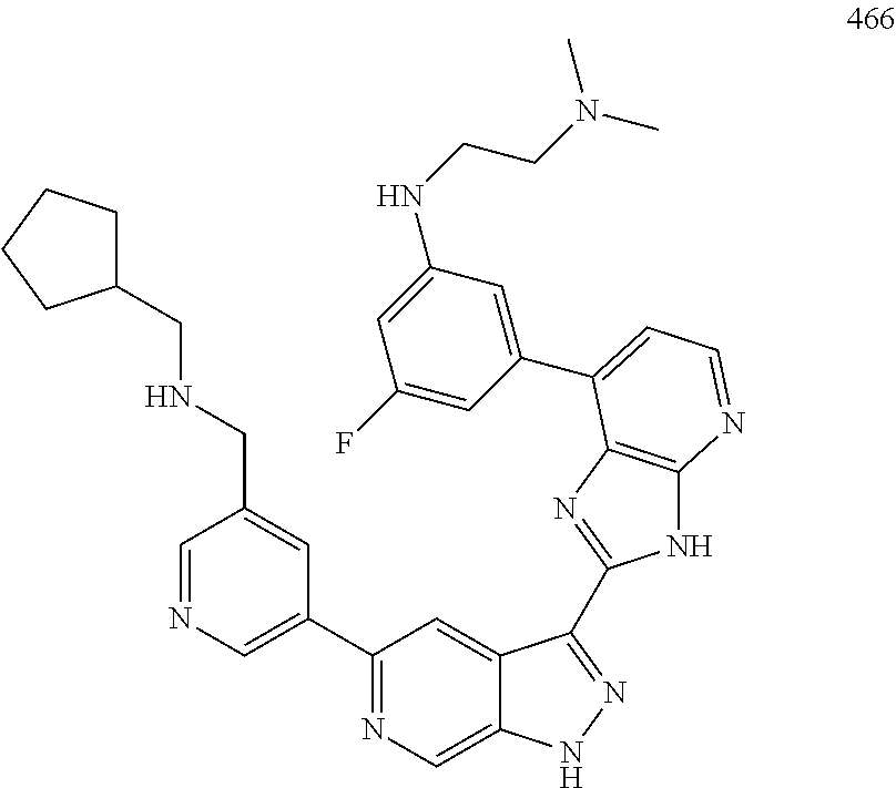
C1(CNCC2=CC(C3=NC=C4C(=C3)C(C3=NC5=C(N3)N=CC=C5C3=CC(NCCN(C)C)=CC(F)=C3)=NN4)=CN=C2)CCCC1
